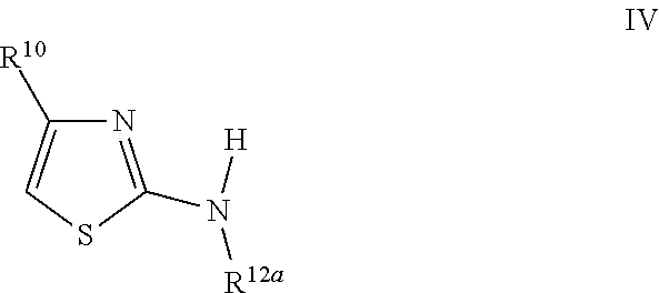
N1=C(N([H])[R12a])SC=C1[R10]
